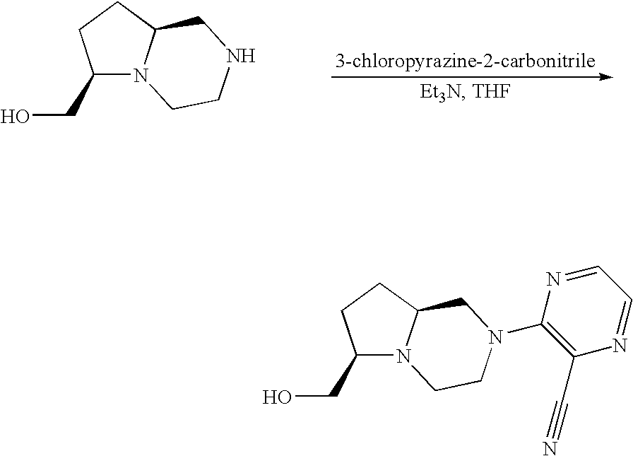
C1(CO)N2C(CC1)CNCC2.C1(CO)N2C(CC1)CN(C1=C(C#N)N=CC=N1)CC2
